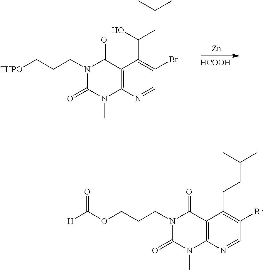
[THPO]CCCN1C(=O)N(C)C2=C(C1=O)C(C(O)CC(C)C)=C(Br)C=N2.[Zn].[HCOOH].O(CCCN1C(=O)N(C)C2=C(C1=O)C(CCC(C)C)=C(Br)C=N2)C([H])=O
